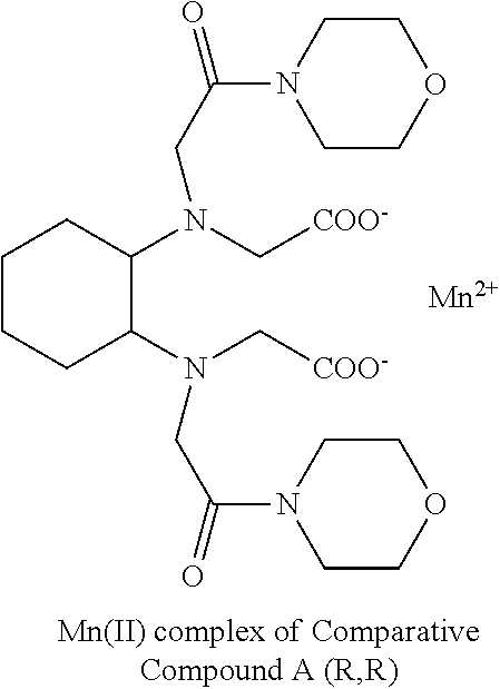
C1CCC(N(C[COO-])CC(=O)N2CCOCC2)C(N(C[COO-])CC(=O)N2CCOCC2)C1.[Mn]
